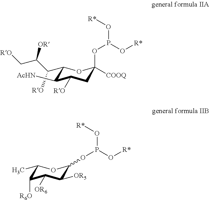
C1(C(C(C[RO])[OR])[RO])OC(OP(O[R*])O[R*])([COOQ])CC([RO])C1[AcHN].C1(C)OC(OP(O[R*])O[R*])C([OR5])C([OR6])C1[R6O]
